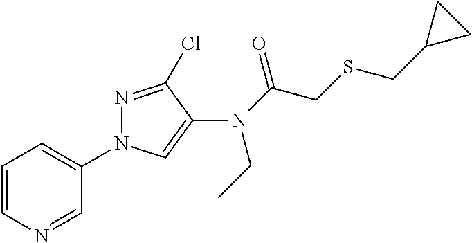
C1=CN=CC(N2N=C(Cl)C(N(C(=O)CSCC3CC3)CC)=C2)=C1
